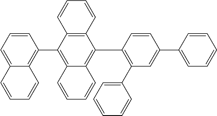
C1=CC=C2C(=C1C1=C3C(=C(C4=C(C5=CC=CC=C5)C=C(C5=CC=CC=C5)C=C4)C4=C1C=CC=C4)C=CC=C3)C=CC=C2
